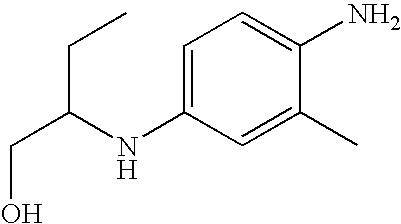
C(C(NC1=CC=C(N)C(C)=C1)CC)O
